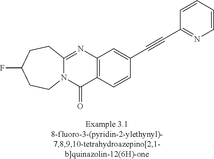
N12C(=NC3=C(C1=O)C=CC(C#CC1=NC=CC=C1)=C3)CCC(F)CC2
